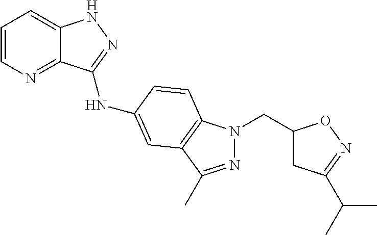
C1=CN=C2C(=C1)NN=C2NC1=CC2=C(N(CC3CC(C(C)C)=NO3)N=C2C)C=C1
